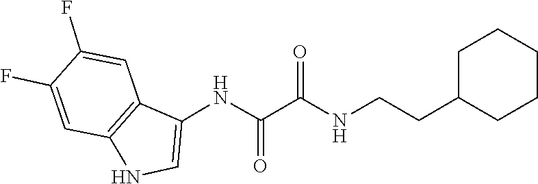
C12=C(C=C(F)C(F)=C1)NC=C2NC(=O)C(=O)NCCC1CCCCC1
